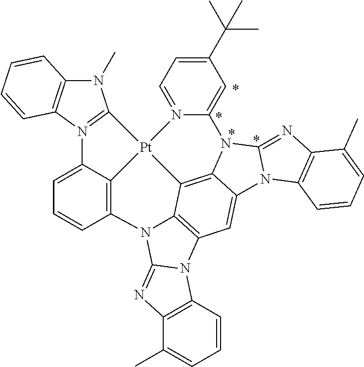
C1=C2C3=C(C=C1)N1C4=NC5=C(C=CC=C5C)N4C4=C1C1=C5C(=C4)N4C(=NC6=C4C=CC=C6C)N5C4=CC(C(C)(C)C)=CC=N4[Pt]31C1=N2C2=C(N1C)C=CC=C2
